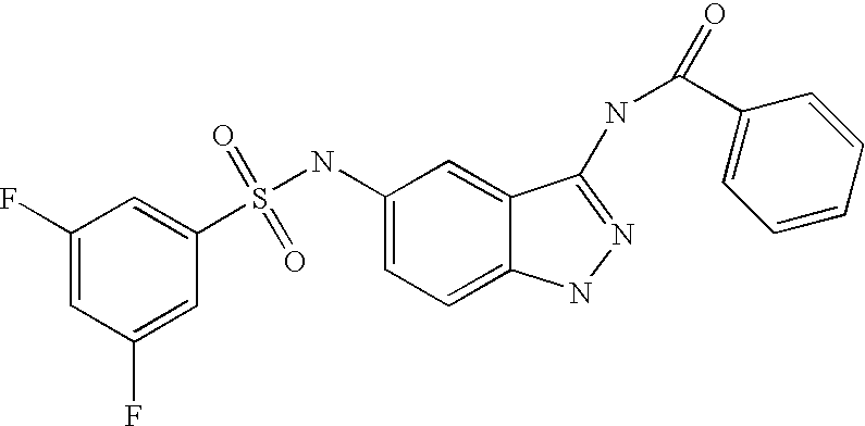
C1(F)=CC(F)=CC(S(NC2=CC=C3C(=C2)C(NC(C2=CC=CC=C2)=O)=NN3)(=O)=O)=C1
